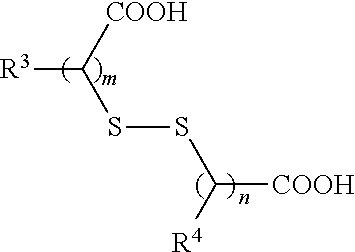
[COOH]C(SSC([COOH])[R4])[R3]
